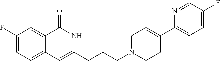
C1(F)=CC(C)=C2C(=C1)C(=O)NC(CCCN1CCC(C3=CC=C(F)C=N3)=CC1)=C2
